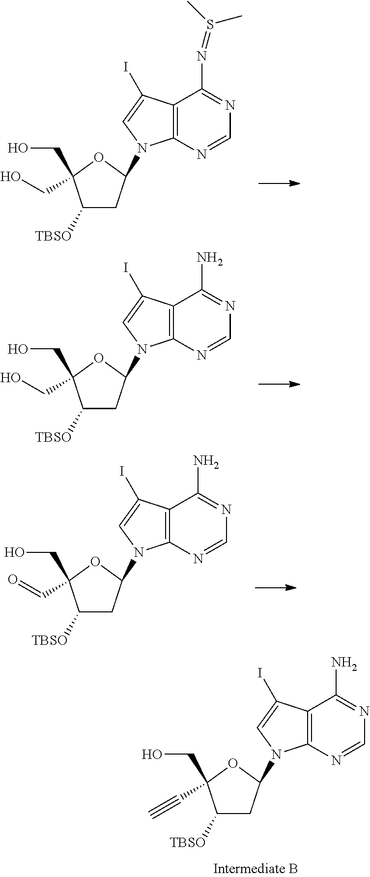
C1([TBSO])CC(N2C3=C(C(N)=NC=N3)C(I)=C2)OC1(CO)C#C.C1([TBSO])CC(N2C3=C(C(N=S(C)C)=NC=N3)C(I)=C2)OC1(CO)CO.C1([TBSO])CC(N2C3=C(C(N)=NC=N3)C(I)=C2)OC1(CO)CO.C1([TBSO])CC(N2C3=C(C(N)=NC=N3)C(I)=C2)OC1(CO)C=O
